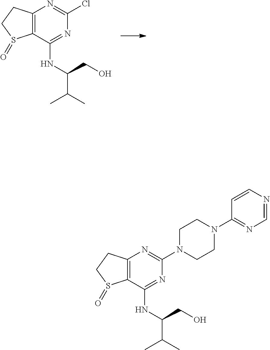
C12=C(C(NC(C(C)C)CO)=NC(Cl)=N1)S(=O)CC2.C12=C(C(NC(CO)C(C)C)=NC(N3CCN(C4=NC=NC=C4)CC3)=N1)S(=O)CC2
